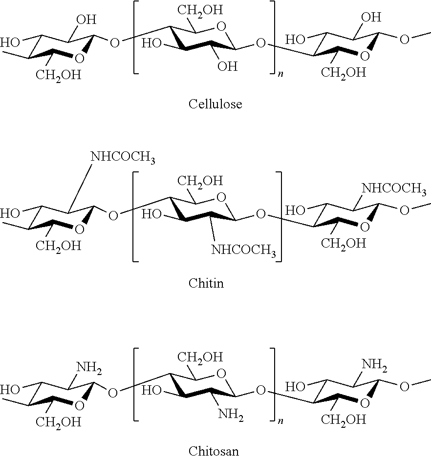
C1(O)C(C)C([CH2OH])OC(OC2C(O)C(O)C(OC3C(O)C(O)C(OC)OC3[CH2OH])OC2[CH2OH])C1O.C1(O)C(C)C([CH2OH])OC(OC2C(O)C(N)C(OC3C(O)C(N)C(OC)OC3[CH2OH])OC2[CH2OH])C1N.C1(O)C(C)C([CH2OH])OC(OC2C(O)C([NHCOCH3])C(OC3C(O)C([NHCOCH3])C(OC)OC3[CH2OH])OC2[CH2OH])C1[NHCOCH3]
